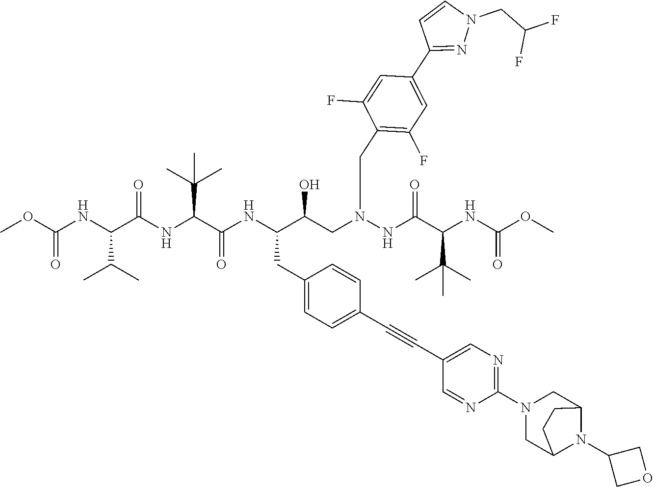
C(C(NC(C(NC(C(CN(NC(C(NC(OC)=O)C(C)(C)C)=O)CC1=C(F)C=C(C2=NN(CC(F)F)C=C2)C=C1F)O)CC1=CC=C(C#CC2=CN=C(N3CC4N(C5COC5)C(C3)CC4)N=C2)C=C1)=O)C(C)(C)C)=O)(NC(OC)=O)C(C)C
